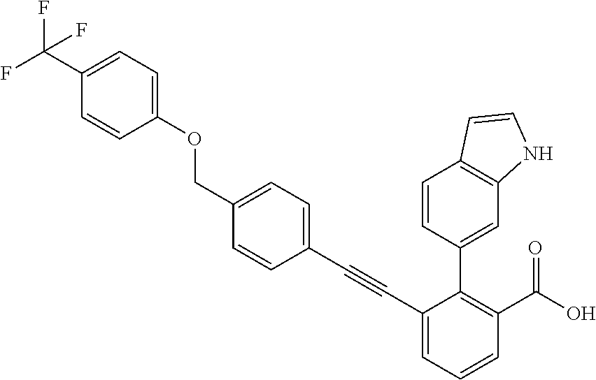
C1(COC2=CC=C(C(F)(F)F)C=C2)=CC=C(C#CC2=CC=CC(C(O)=O)=C2C2=CC3=C(C=C2)C=CN3)C=C1
